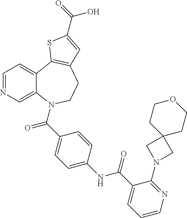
C1=NC=C2C(=C1)C1=C(CCN2C(C2=CC=C(NC(C3=CC=CN=C3N3CC4(C3)CCOCC4)=O)C=C2)=O)C=C(C(=O)O)S1
